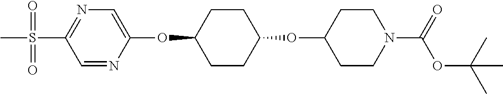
C1=NC(OC2CCC(OC3CCN(C(=O)OC(C)(C)C)CC3)CC2)=CN=C1S(C)(=O)=O
